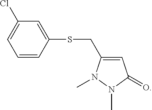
C1=CC(SCC2=CC(=O)N(C)N2C)=CC(Cl)=C1
